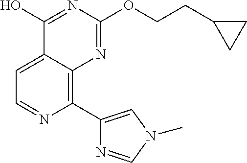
C1=C2C(=C(C3=CN(C)C=N3)N=C1)N=C(OCCC1CC1)N=C2O
